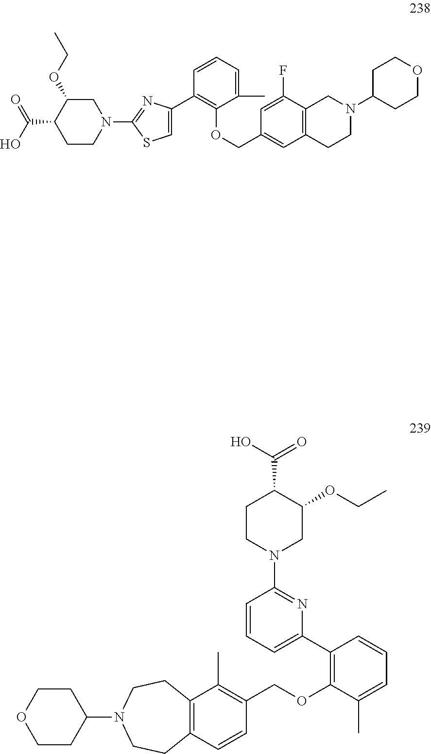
C1=C(C2=C(OCC3=CC4=C(C(F)=C3)CN(C3CCOCC3)CC4)C(C)=CC=C2)N=C(N2CC(OCC)C(C(O)=O)CC2)S1.C1CN(C2=NC(C3=C(OCC4=C(C)C5=C(C=C4)CCN(C4CCOCC4)CC5)C(C)=CC=C3)=CC=C2)CC(OCC)C1C(O)=O
